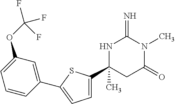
N1C(C)(C2=CC=C(C3=CC(OC(F)(F)F)=CC=C3)S2)CC(=O)N(C)C1=N
